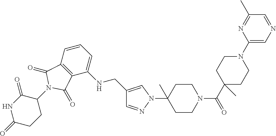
C12=C(C=CC=C1NCC1=CN(C3(C)CCN(C(C4(C)CCN(C5=CN=CC(C)=N5)CC4)=O)CC3)N=C1)C(=O)N(C1C(=O)NC(=O)CC1)C2=O
